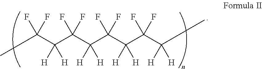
CC(C(C(C(C(C(C(C(C)([H])[H])(F)F)([H])[H])(F)F)([H])[H])(F)F)([H])[H])(F)F
